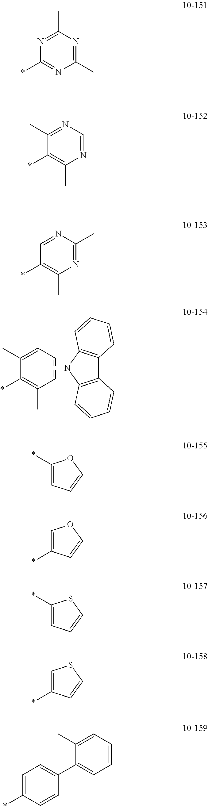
C12=C(C=CC=C1)N(C)C1=C2C=CC=C1.C1=CC=C(C)C(*)=C1C.C1(C)=NC(C)=NC(*)=N1.N1=CN=C(C)C(*)=C1C.N1=C(C)N=CC(*)=C1C.*C1=CC=CO1.C1=C(*)C=CO1.*C1=CC=CS1.C1=C(*)C=CS1.C1=CC=C(C)C(C2=CC=C(*)C=C2)=C1
